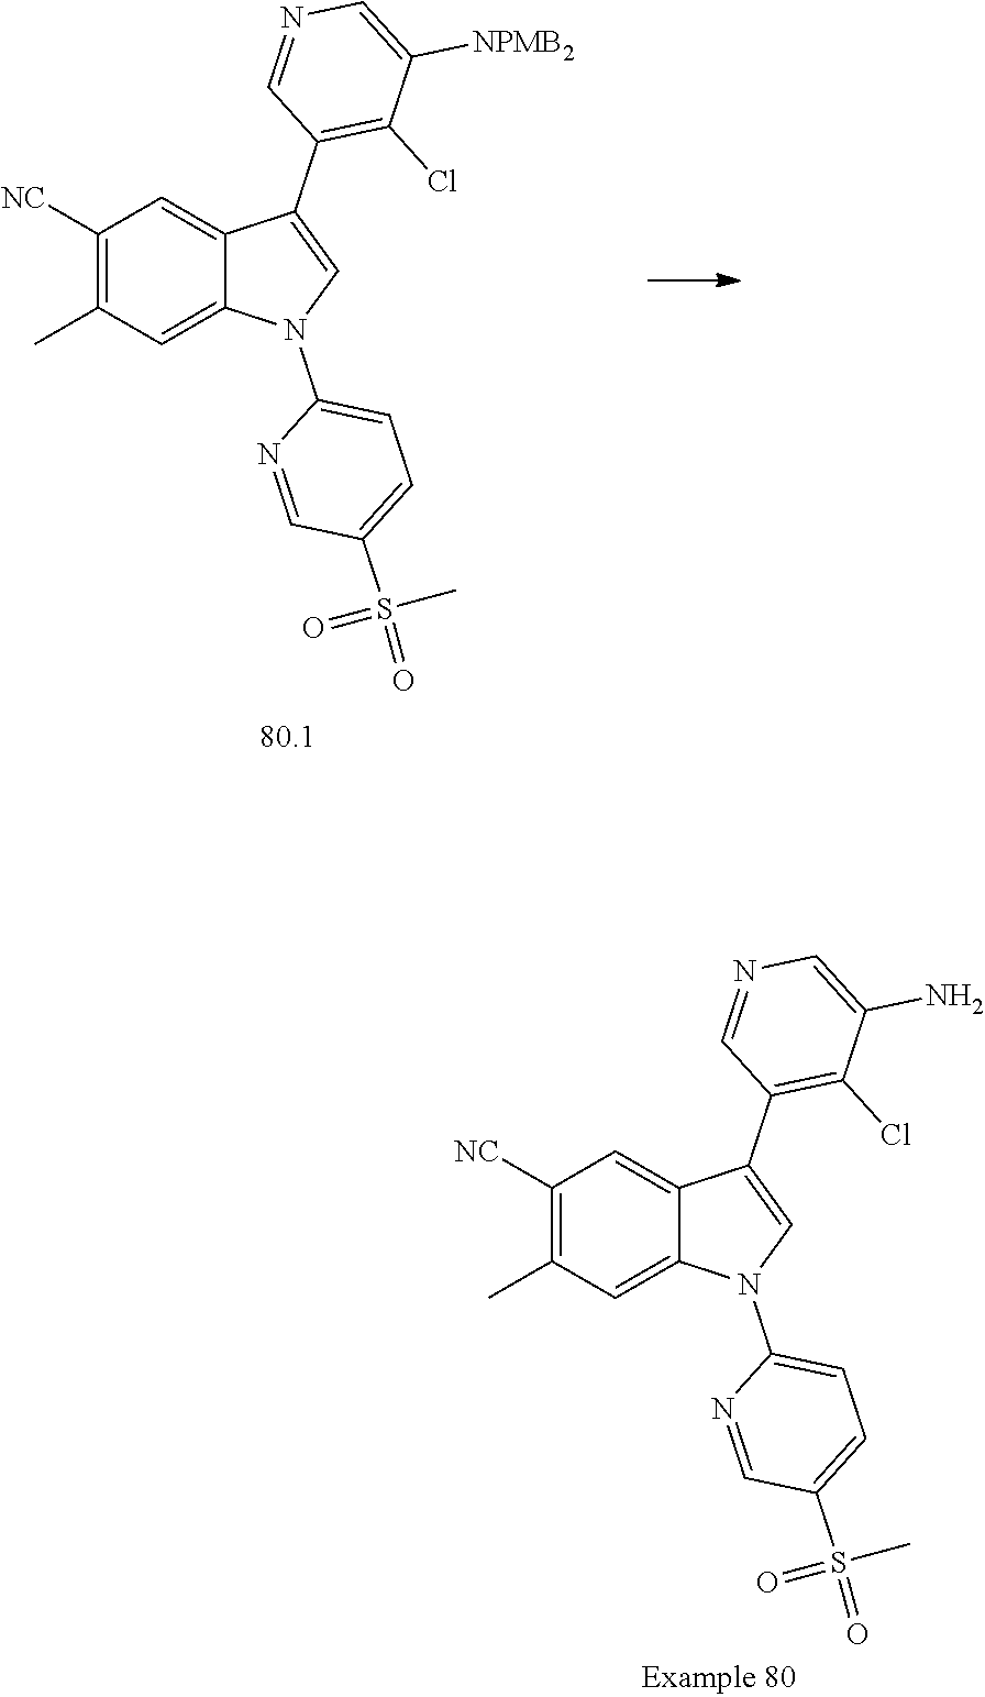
C1([NC])=C(C)C=C2C(=C1)C(C1=C(Cl)C(N)=CN=C1)=CN2C1=CC=C(S(=O)(C)=O)C=N1.C1([NC])=C(C)C=C2C(=C1)C(C1=C(Cl)C([NPMB2])=CN=C1)=CN2C1=CC=C(S(=O)(C)=O)C=N1
